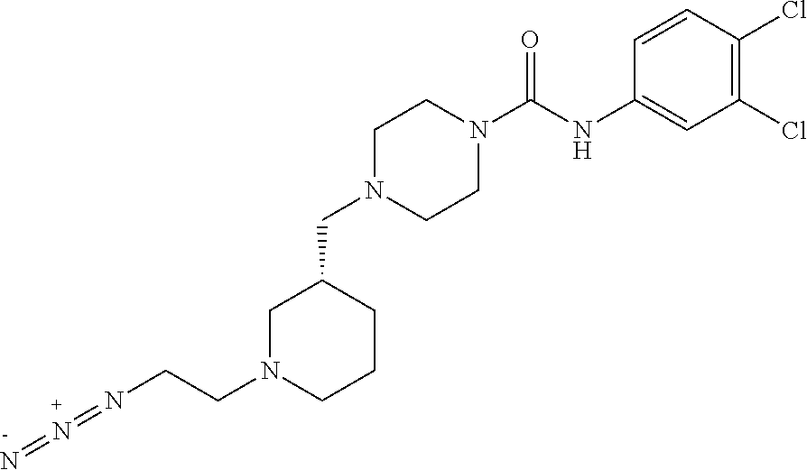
N(CCN1CCCC(CN2CCN(C(NC3=CC(Cl)=C(Cl)C=C3)=O)CC2)C1)=N=N
